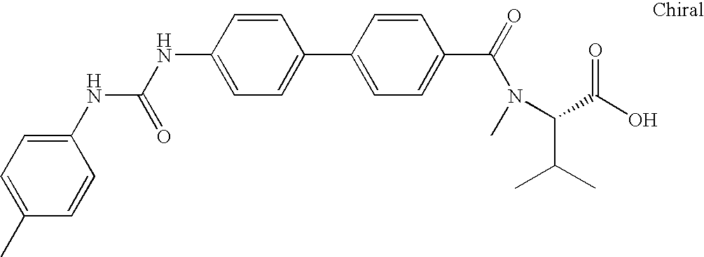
C1=C(NC(=O)NC2=CC=C(C)C=C2)C=CC(C2=CC=C(C(=O)N(C(C(C)C)C(O)=O)C)C=C2)=C1
